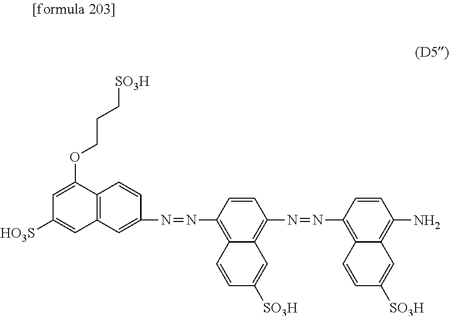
C12=C(C=C(N=NC3=C4C(=C(N=NC5=C6C(=C(N)C=C5)C=C([SO3H])C=C6)C=C3)C=C([SO3H])C=C4)C=C1)C=C([HO3S])C=C2OCCC[SO3H]
